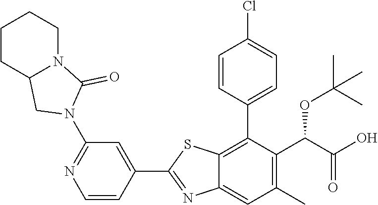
C1(C2=NC3=CC(C)=C(C(OC(C)(C)C)C(=O)O)C(C4=CC=C(Cl)C=C4)=C3S2)=CC(N2CC3CCCCN3C2=O)=NC=C1
